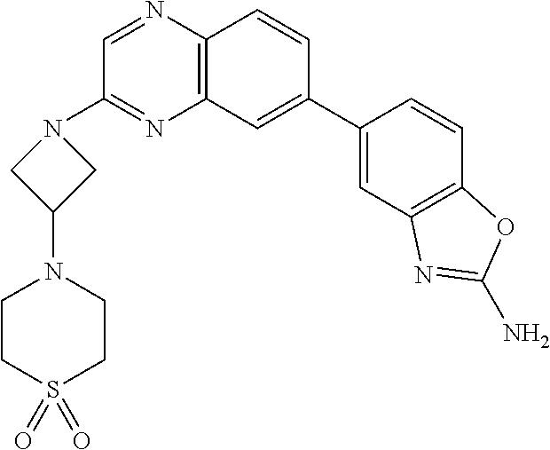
C12=C(C=C(C3=CC4=C(C=C3)OC(N)=N4)C=C1)N=C(N1CC(N3CCS(=O)(=O)CC3)C1)C=N2
